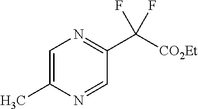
[CO2Et]C(C1=NC=C(C)N=C1)(F)F
